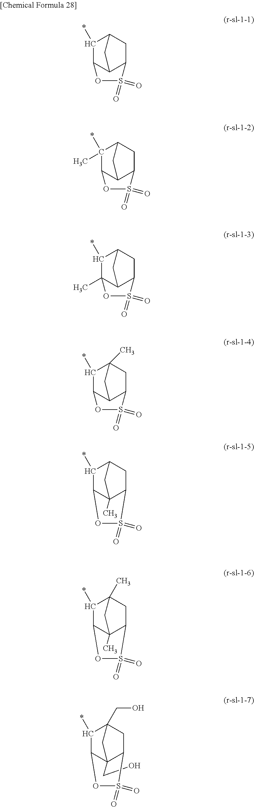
C1(*)C2C3C(CC1C3)S(=O)(=O)O2.C1(*)(C)C2C3C(CC1C3)S(=O)(=O)O2.C1(*)C2(C)C3C(CC1C3)S(=O)(=O)O2.C1(*)C2C3C(CC1(C)C3)S(=O)(=O)O2.C1(*)C2C3(C)C(CC1C3)S(=O)(=O)O2.C1(*)C2C3(C)C(CC1(C)C3)S(=O)(=O)O2.C1(*)C2C3(CO)CC1(CO)CC3S(=O)(=O)O2
